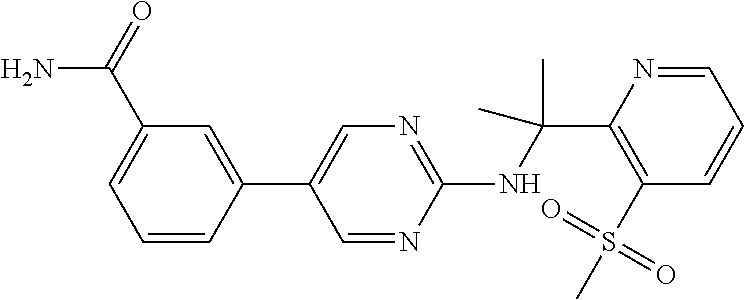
C1(C2=CN=C(NC(C)(C)C3=C(S(=O)(=O)C)C=CC=N3)N=C2)=CC(C(N)=O)=CC=C1
